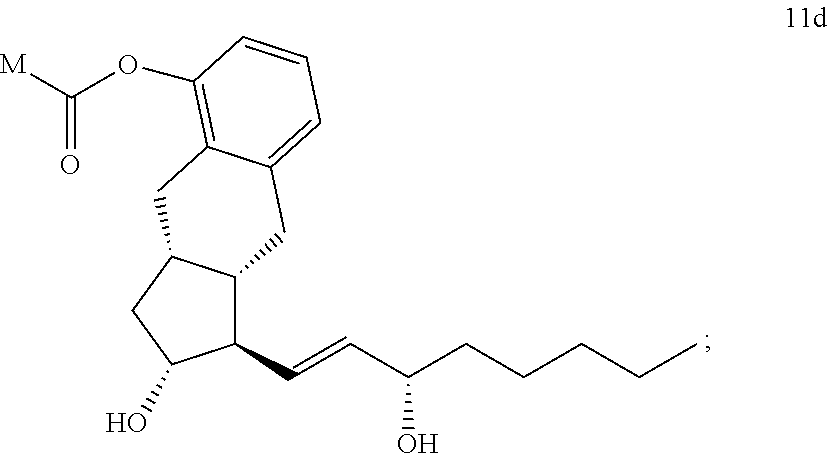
C1(C=CC(CCCCC)O)C2C(CC1O)CC1=C(OC([M])=O)C=CC=C1C2
